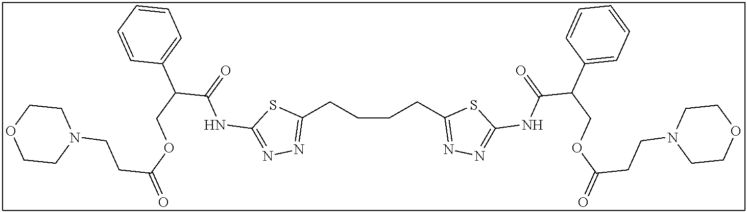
C1(CCCCC2=NN=C(NC(C(C3=CC=CC=C3)COC(CCN3CCOCC3)=O)=O)S2)=NN=C(NC(=O)C(C2=CC=CC=C2)COC(CCN2CCOCC2)=O)S1
